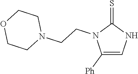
C1([Ph])=CNC(=S)N1CCN1CCOCC1
